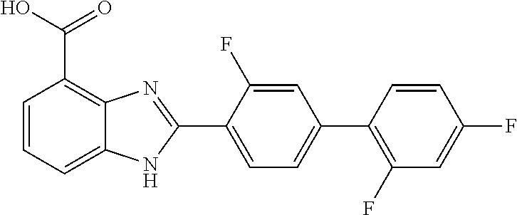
C1=C(C2=NC3=C(C(O)=O)C=CC=C3N2)C(F)=CC(C2=C(F)C=C(F)C=C2)=C1
